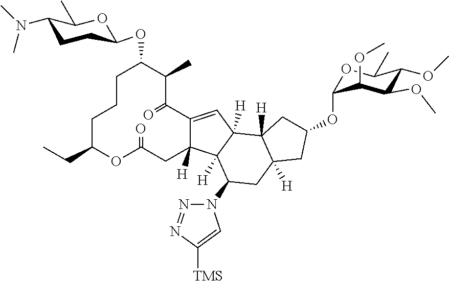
C1C(CC)OC(=O)CC2([H])C(=CC3([H])C2([H])C(N2N=NC([TMS])=C2)CC2([H])C3([H])CC(OC3OC(C)C(OC)C(OC)C3OC)C2)C(=O)C(C)C(OC2CCC(N(C)C)C(C)O2)CC1
